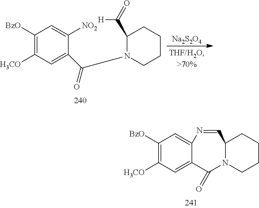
C1([BzO])=C([H3CO])C=C(C(N2CCCCC2C([H])=O)=O)C([NO2])=C1.[Na2S2O4].C1([BzO])=C([H3CO])C=C2C(=C1)N=CC1N(C2=O)CCCC1
